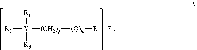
[R2][Y]([(CH2)q][(Q)m]B)([R1])[R8].[Z-]
